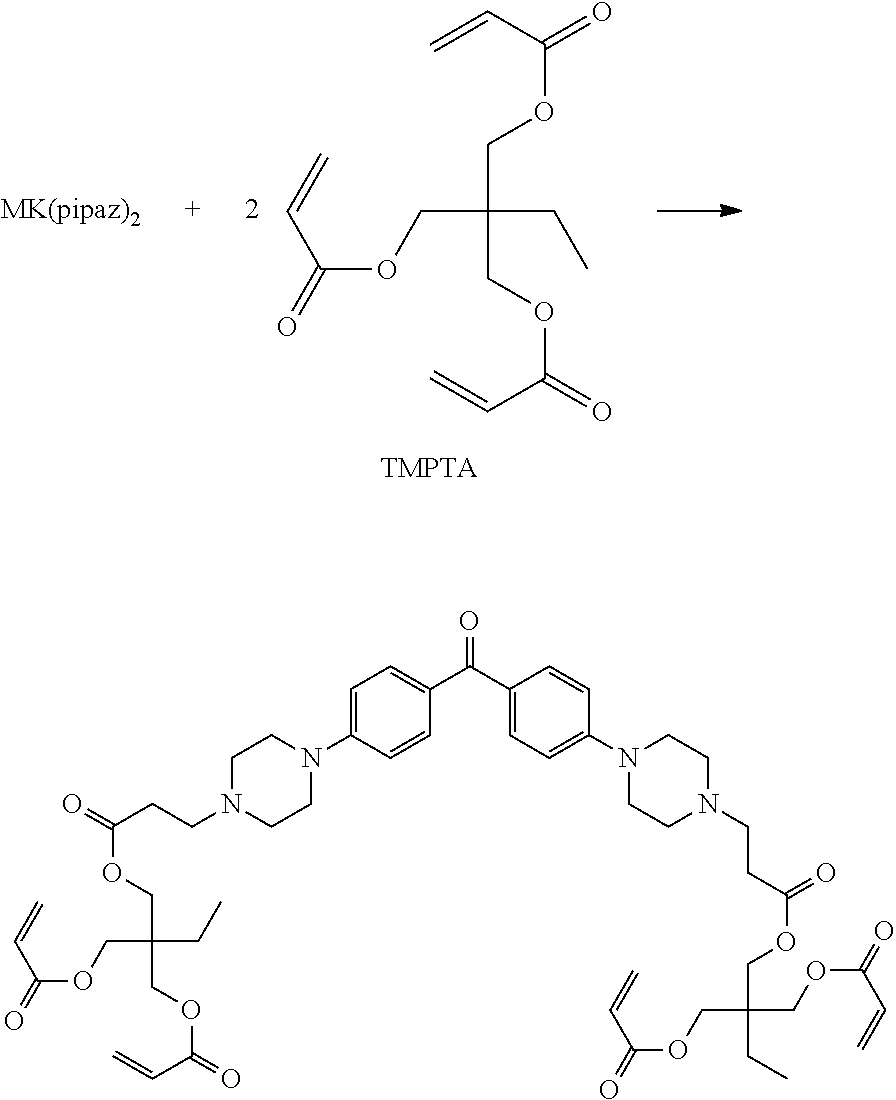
C(CCN1CCN(C2=CC=C(C(C3=CC=C(N4CCN(CCC(=O)OCC(COC(=O)C=C)(COC(=O)C=C)CC)CC4)C=C3)=O)C=C2)CC1)(OCC(COC(=O)C=C)(CC)COC(=O)C=C)=O.C=CC(=O)OCC(COC(=O)C=C)(CC)COC(=O)C=C.[TMPTA]
